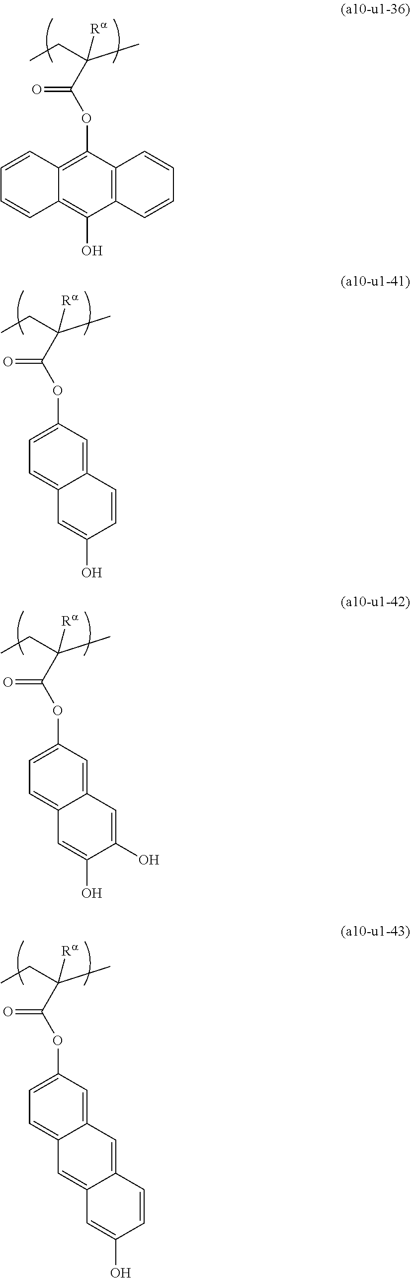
C12=C(C(OC(C(C)(CC)[Ra])=O)=C3C(=C1O)C=CC=C3)C=CC=C2.C12=CC(OC(C(C)(CC)[Ra])=O)=CC=C1C=C(O)C=C2.C12=CC(OC(C(C)(CC)[Ra])=O)=CC=C1C=C(O)C(O)=C2.C12=CC(OC(C(C)(CC)[Ra])=O)=CC=C1C=C1C(=C2)C=CC(O)=C1
